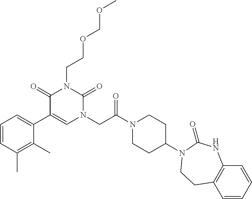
C1=CC(C)=C(C)C(C2=CN(CC(N3CCC(N4C(=O)NC5=C(C=CC=C5)CC4)CC3)=O)C(=O)N(CCOCOC)C2=O)=C1
